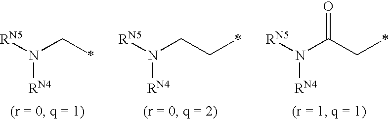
N(CC)([RN5])[RN4].N(CCC)([RN5])[RN4].N(C(CC)=O)([RN5])[RN4]
